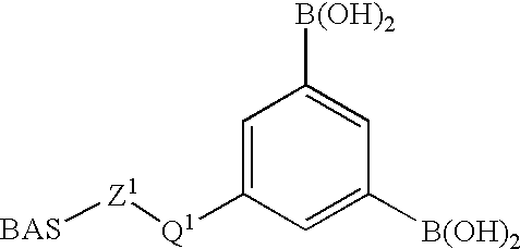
C1=C([Q1][Z1][BAS])C=C([B(OH)2])C=C1[B(OH)2]
